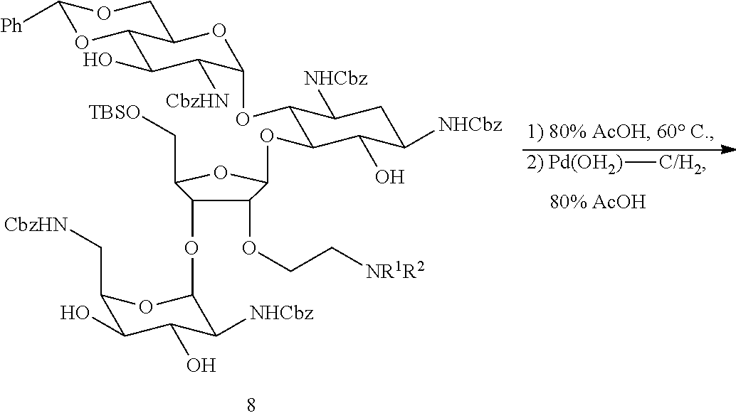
[2) Pd(OH2)][C/H2].C1([Ph])OC2C(O)C([CbzHN])C(OC3C(OC4C(OCC[NR1R2])C(OC5C([NHCbz])C(O)C(O)C(C[CbzHN])O5)C(C[TBSO])O4)C(O)C([NHCbz])CC3[NHCbz])OC2CO1
